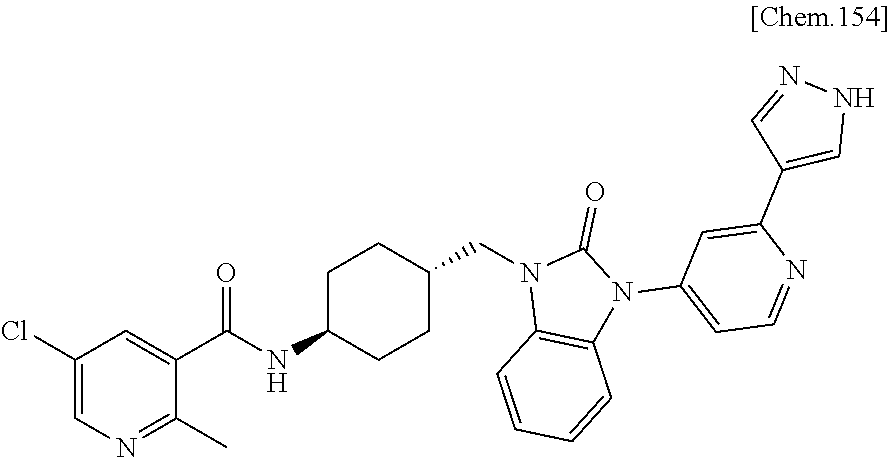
C1(Cl)=CN=C(C)C(C(NC2CCC(CN3C4=C(N(C5=CC=NC(C6=CNN=C6)=C5)C3=O)C=CC=C4)CC2)=O)=C1
